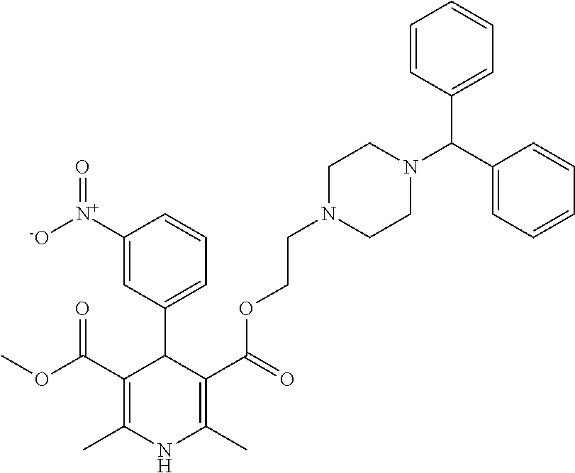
C1([N+]([-O])=O)=CC(C2C(C(OC)=O)=C(C)NC(C)=C2C(=O)OCCN2CCN(C(C3=CC=CC=C3)C3=CC=CC=C3)CC2)=CC=C1
